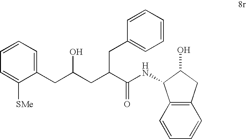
C1([SMe])=CC=CC=C1CC(CC(C(NC1C2=C(C=CC=C2)CC1O)=O)CC1=CC=CC=C1)O
